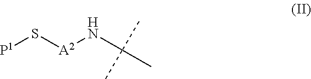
[P1]S[A2]NC(C)(C)C
